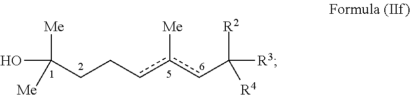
C(CCcc(cC([R2])([R3])[R4])[Me])(O)([Me])[Me]
